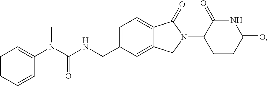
C1=CC=C(N(C(NCC2=CC=C3C(=C2)CN(C2CCC(=O)NC2=O)C3=O)=O)C)C=C1
